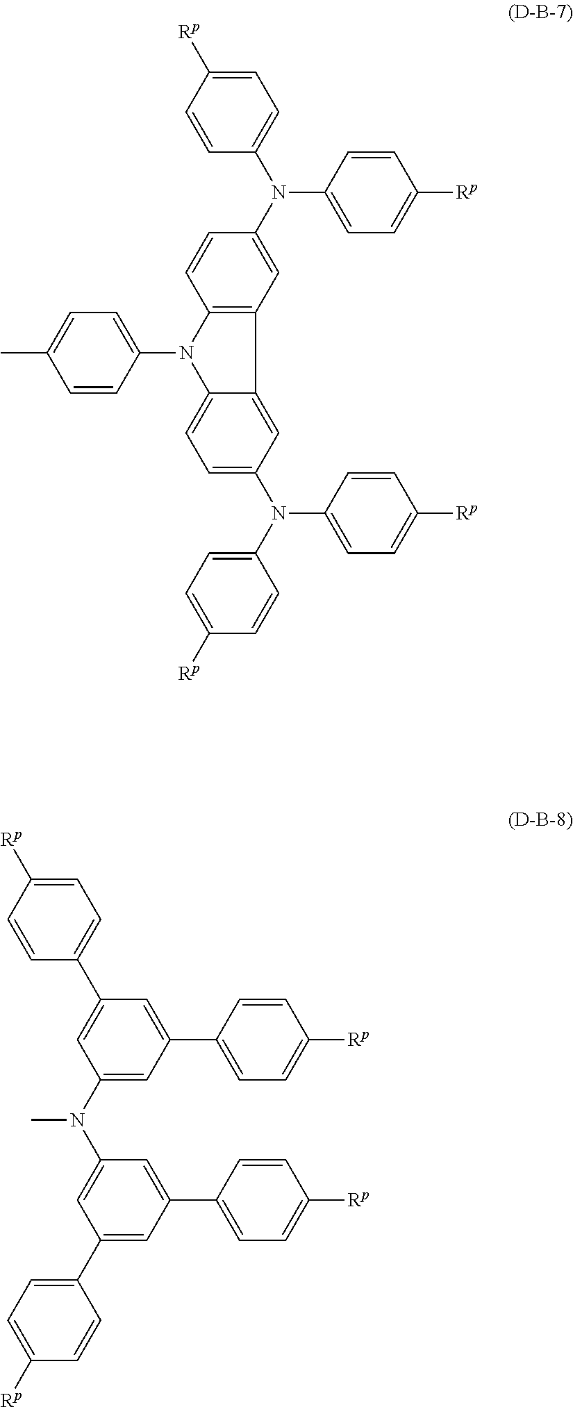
C1=C([Rp])C=CC(N(C2=CC=C([Rp])C=C2)C2=CC3=C(C=C2)N(C2=CC=C(C)C=C2)C2=CC=C(N(C4=CC=C([Rp])C=C4)C4=CC=C([Rp])C=C4)C=C32)=C1.C1=C([Rp])C=CC(C2=CC(N(C3=CC(C4=CC=C([Rp])C=C4)=CC(C4=CC=C([Rp])C=C4)=C3)C)=CC(C3=CC=C([Rp])C=C3)=C2)=C1
